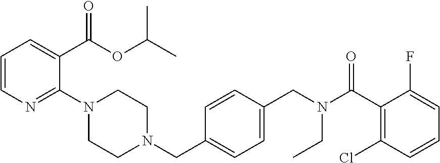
C1=CN=C(N2CCN(CC3=CC=C(CN(C(C4=C(Cl)C=CC=C4F)=O)CC)C=C3)CC2)C(C(OC(C)C)=O)=C1
